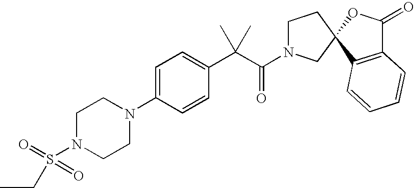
C1=C(N2CCN(S(=O)(CC)=O)CC2)C=CC(C(C(=O)N2CCC3(C2)C2=C(C(=O)O3)C=CC=C2)(C)C)=C1
